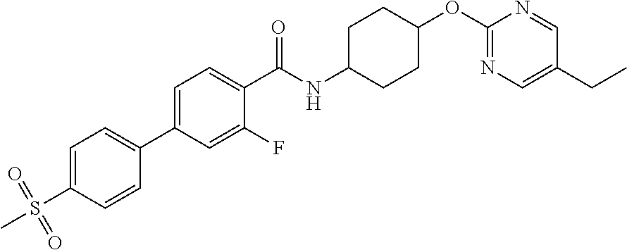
C1=C(S(C)(=O)=O)C=CC(C2=CC=C(C(NC3CCC(OC4=NC=C(CC)C=N4)CC3)=O)C(F)=C2)=C1
